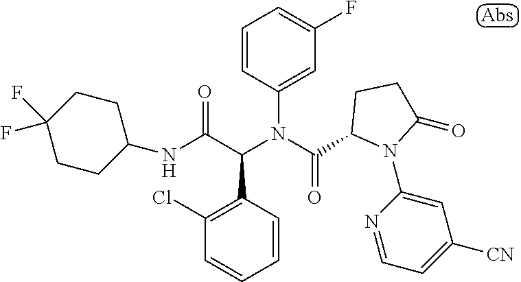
C1(NC(C(N(C(=O)C2N(C3=CC([CN])=CC=N3)C(=O)CC2)C2=CC(F)=CC=C2)C2=C(Cl)C=CC=C2)=O)CCC(F)(F)CC1
